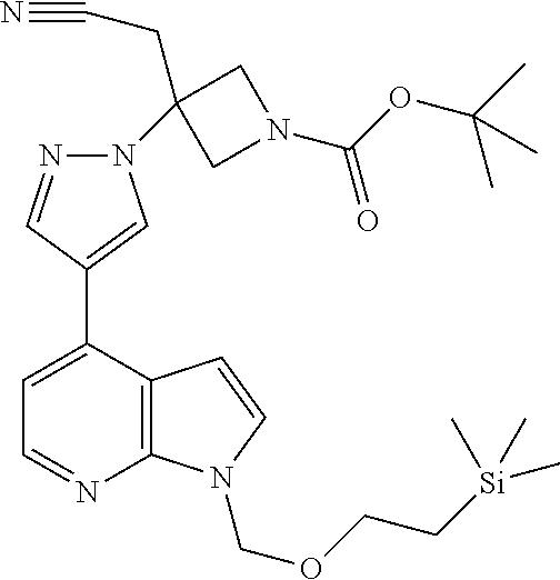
C12=C(C(C3=CN(C4(CC#N)CN(C(=O)OC(C)(C)C)C4)N=C3)=CC=N1)C=CN2COCC[Si](C)(C)C
